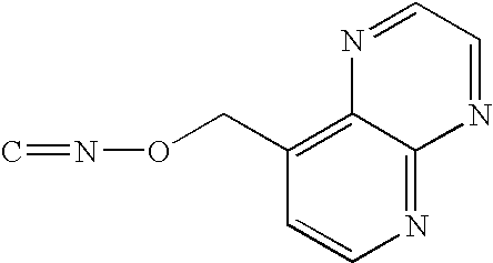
N1=C2C(=C(CON=C)C=C1)N=CC=N2
